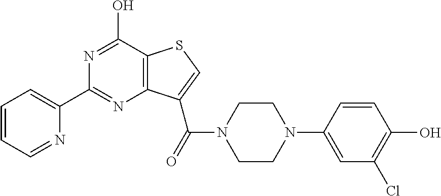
N1=C(O)C2=C(N=C1C1=CC=CC=N1)C(C(N1CCN(C3=CC(Cl)=C(O)C=C3)CC1)=O)=CS2
